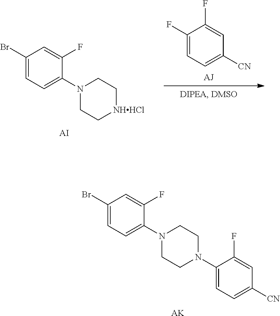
C1(Br)=CC=C(N2CCN(C3=CC=C([CN])C=C3F)CC2)C(F)=C1.[AK].C1(Br)=CC=C(N2CC[NHHCl]CC2)C(F)=C1.[AI].C1(F)=CC=C([CN])C=C1F
